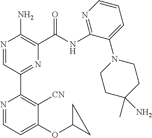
N1=CC(C2=C([CN])C(OC3CC3)=CC=N2)=NC(C(NC2=NC=CC=C2N2CCC(C)(N)CC2)=O)=C1N
